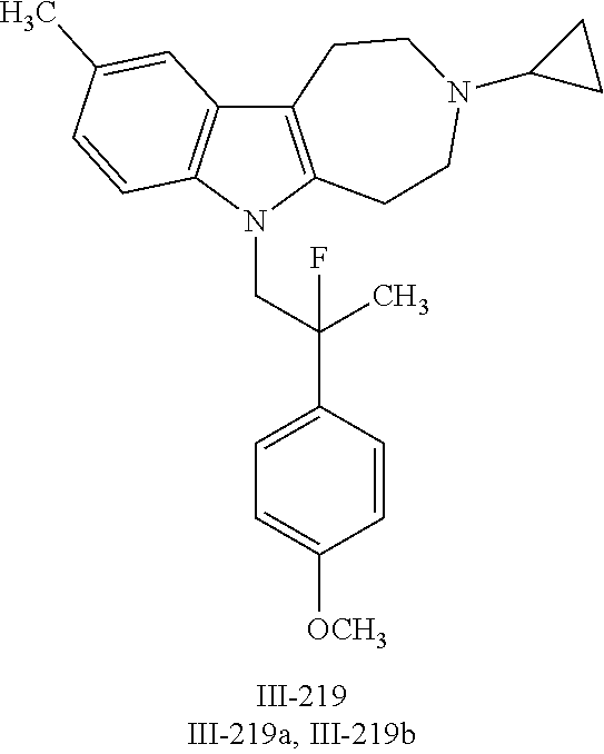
N1(CC(C2=CC=C([OCH3])C=C2)(C)F)C2=C(C3=C1C=CC(C)=C3)CCN(C1CC1)CC2
